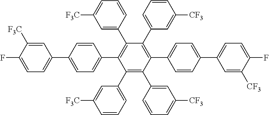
C1(C2=CC=CC([F3C])=C2)=C(C2=CC([CF3])=CC=C2)C(C2=CC=C(C3=CC=C(F)C([CF3])=C3)C=C2)=C(C2=CC=CC([CF3])=C2)C(C2=CC([F3C])=CC=C2)=C1C1=CC=C(C2=CC=C(F)C([F3C])=C2)C=C1
